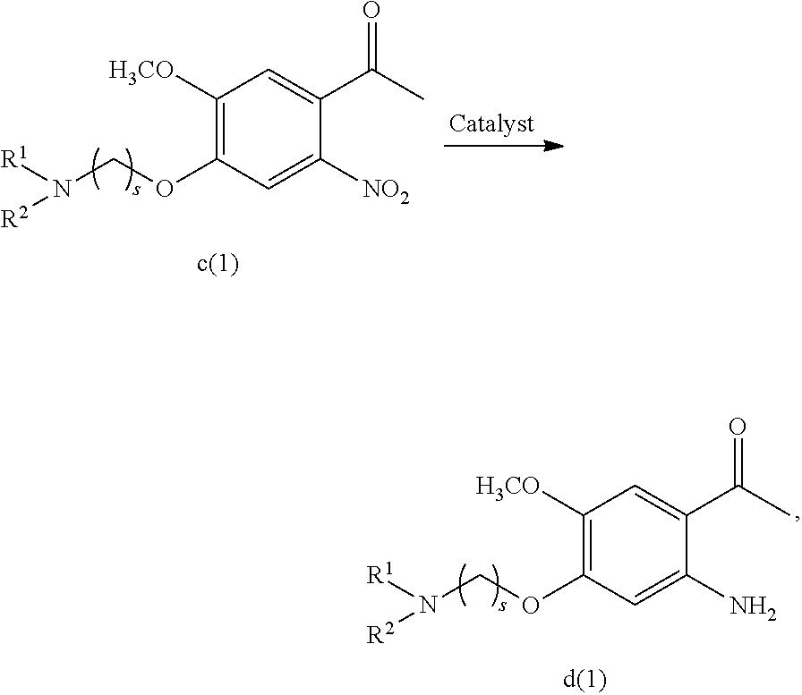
C1([H3CO])=C(OCN([R2])[R1])C=C(N)C(C(C)=O)=C1.C1([H3CO])=C(OCN([R2])[R1])C=C([NO2])C(C(C)=O)=C1
